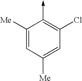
C1([Me])=CC([Me])=CC(Cl)=C1->C
